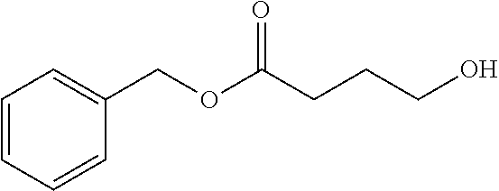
C1=CC=CC(COC(CCCO)=O)=C1
